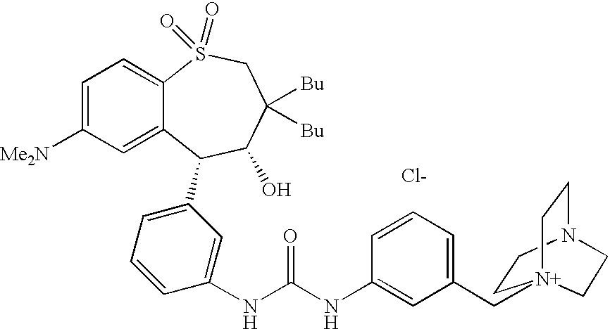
C1=C([Me2N])C=C2C(=C1)S(=O)(=O)CC([Bu])([Bu])C(O)C2C1=CC=CC(NC(NC2=CC(C[N+]34CCN(CC3)CC4)=CC=C2)=O)=C1.[Cl-]
